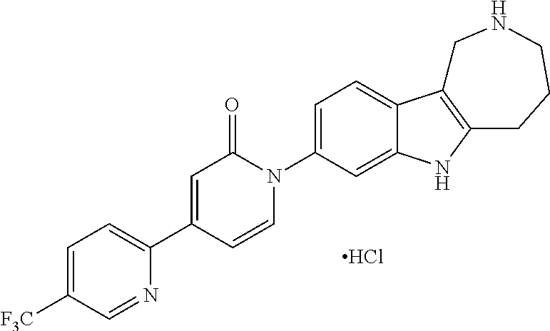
C1=C([F3C])C=NC(C2=CC(=O)N(C3=CC=C4C(=C3)NC3=C4CNCCC3)C=C2)=C1.Cl
